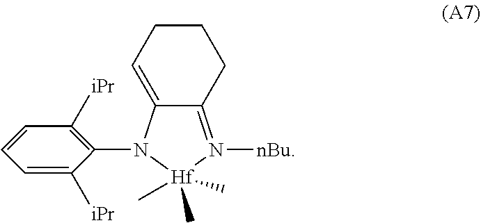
C1CC=C2C(=N([nBu])[Hf](C)(C)(C)N2C2=C([iPr])C=CC=C2[iPr])C1
